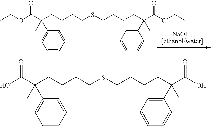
CCOC(C(CCCCSCCCCC(C(OCC)=O)(C)C1=CC=CC=C1)(C)C1=CC=CC=C1)=O.OC(C(CCCCSCCCCC(C(O)=O)(C)C1=CC=CC=C1)(C)C1=CC=CC=C1)=O
